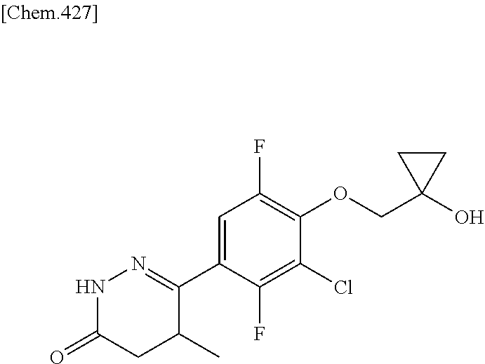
N1C(=O)CC(C)C(C2=CC(F)=C(OCC3(O)CC3)C(Cl)=C2F)=N1
